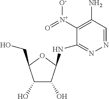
N1=CC(N)=C([N+](=O)[O-])C(NC2C(O)C(O)C(CO)O2)=N1
